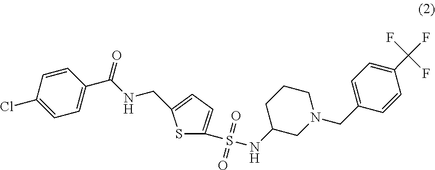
S1C(S(NC2CN(CC3=CC=C(C(F)(F)F)C=C3)CCC2)(=O)=O)=CC=C1CNC(C1=CC=C(Cl)C=C1)=O
